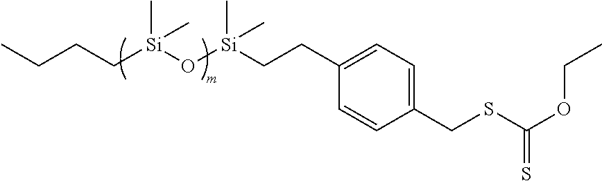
C1=CC(CSC(OCC)=S)=CC=C1CC[Si](O[Si](CCCC)(C)C)(C)C
